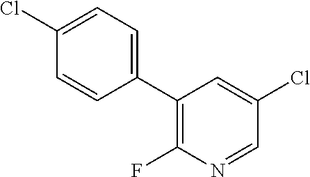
C1(C2=CC=C(Cl)C=C2)=C(F)N=CC(Cl)=C1
